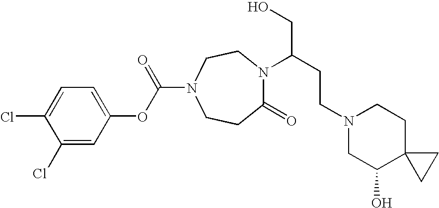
C1(Cl)=CC(OC(N2CCC(=O)N(C(CCN3CC(O)C4(CC3)CC4)CO)CC2)=O)=CC=C1Cl
